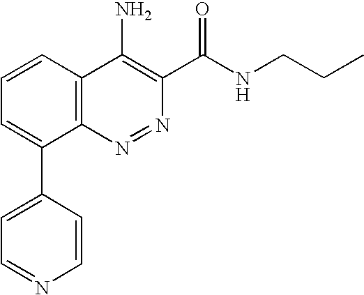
C1=CC(C2=CC=CC3=C2N=NC(C(NCCC)=O)=C3N)=CC=N1
